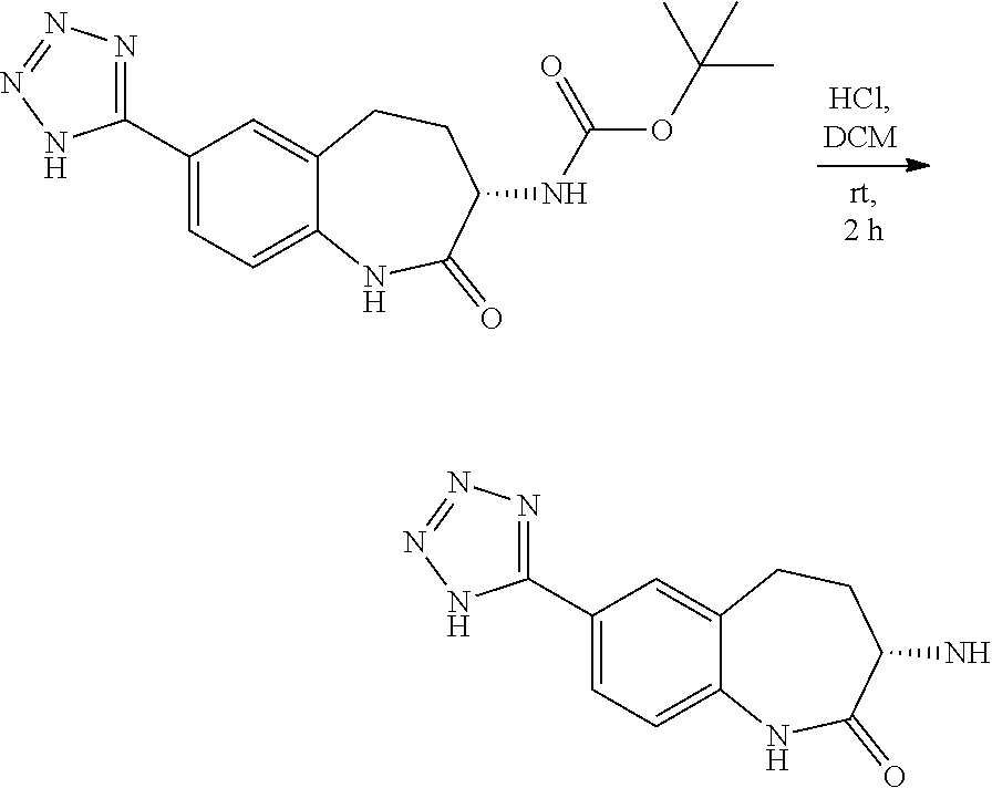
C1(C2=NN=NN2)=CC=C2C(=C1)CCC(N)C(=O)N2.C1(C2=NN=NN2)=CC=C2C(=C1)CCC(NC(OC(C)(C)C)=O)C(=O)N2
